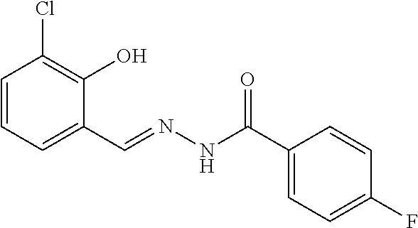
C1=CC=C(C=NNC(C2=CC=C(F)C=C2)=O)C(O)=C1Cl
